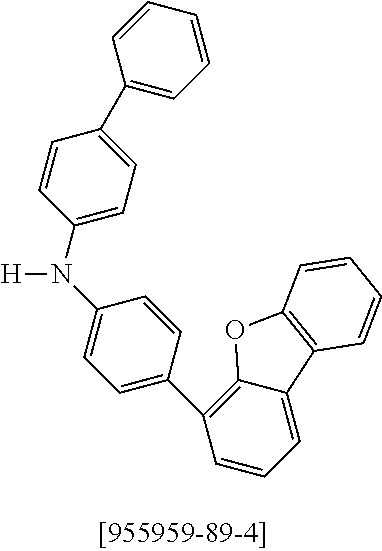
C1(N(C2=CC=C(C3=C4C(=CC=C3)C3=C(O4)C=CC=C3)C=C2)[H])=CC=C(C2=CC=CC=C2)C=C1
